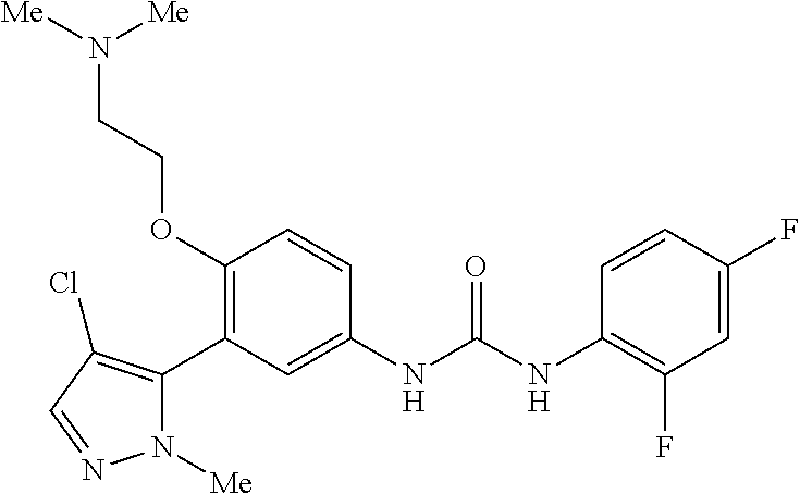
C1(OCCN([Me])[Me])=C(C2=C(Cl)C=NN2[Me])C=C(NC(=O)NC2=C(F)C=C(F)C=C2)C=C1
